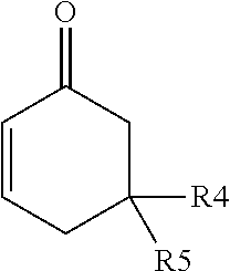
C1([R4])([R5])CC(=O)C=CC1
